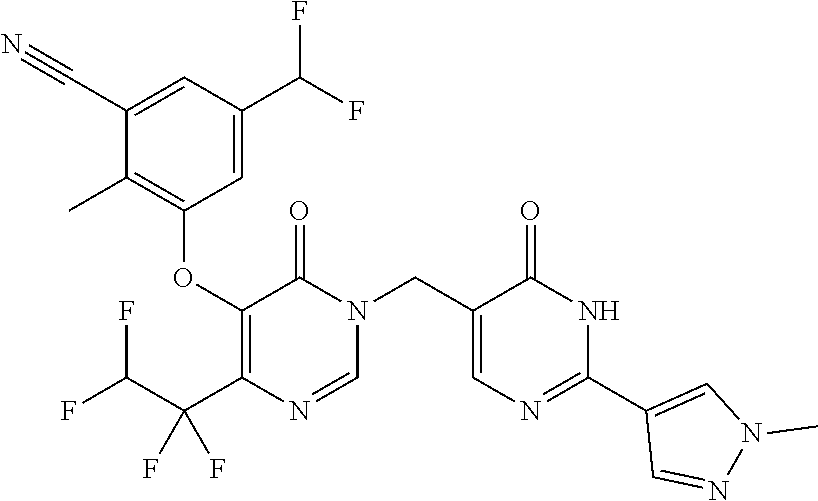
N1(CC2=CN=C(C3=CN(C)N=C3)NC2=O)C=NC(C(F)(F)C(F)F)=C(OC2=C(C)C(C#N)=CC(C(F)F)=C2)C1=O
